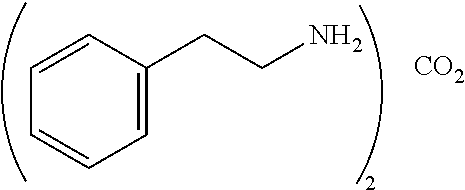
C1=CC=CC=C1CCN.[CO2]
